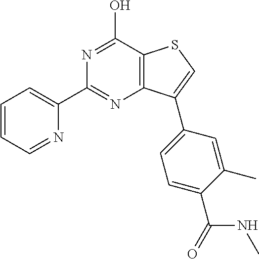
C12=C(C(O)=NC(C3=CC=CC=N3)=N1)SC=C2C1=CC=C(C(NC)=O)C(C)=C1
